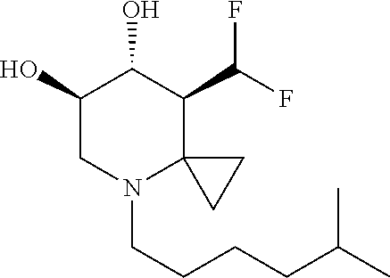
C1(O)CN(CCCCC(C)C)C2(C(C(F)F)C1O)CC2
